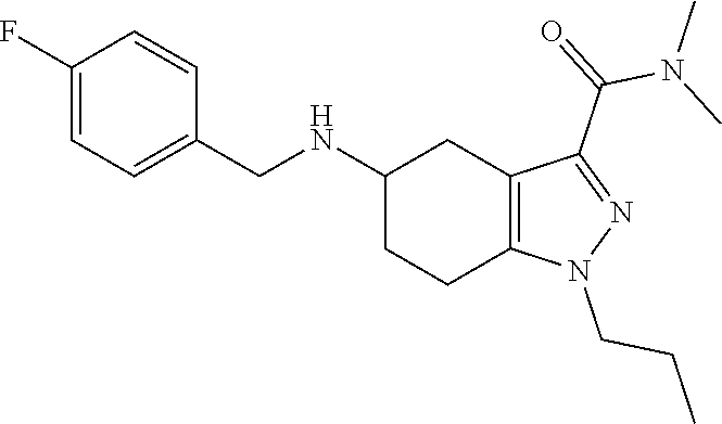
C1(NCC2=CC=C(F)C=C2)CCC2=C(C1)C(C(N(C)C)=O)=NN2CCC
